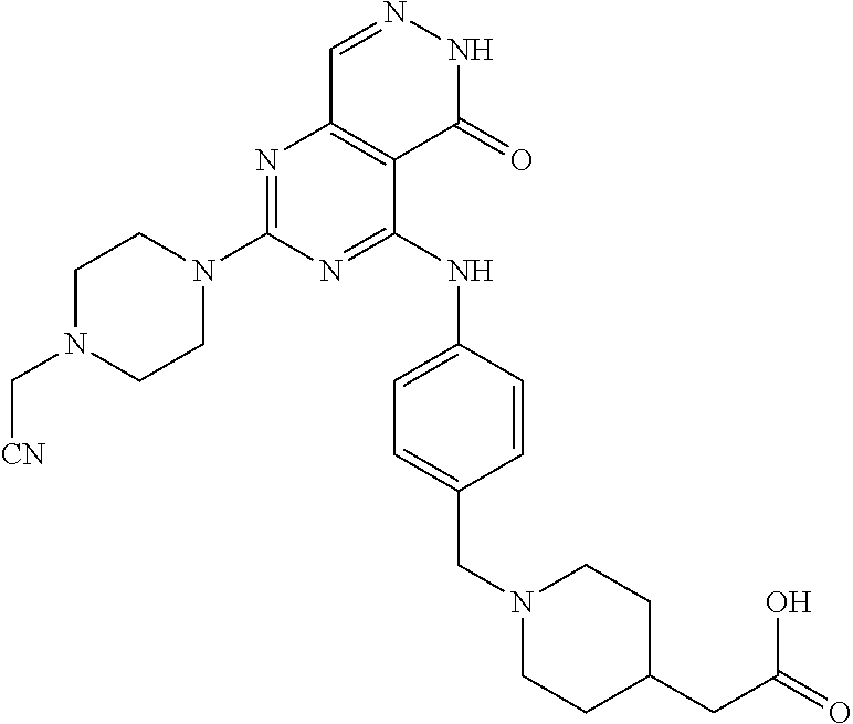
N1=C(N2CCN(C[CN])CC2)N=C(NC2=CC=C(CN3CCC(CC(=O)O)CC3)C=C2)C2=C1C=NNC2=O
